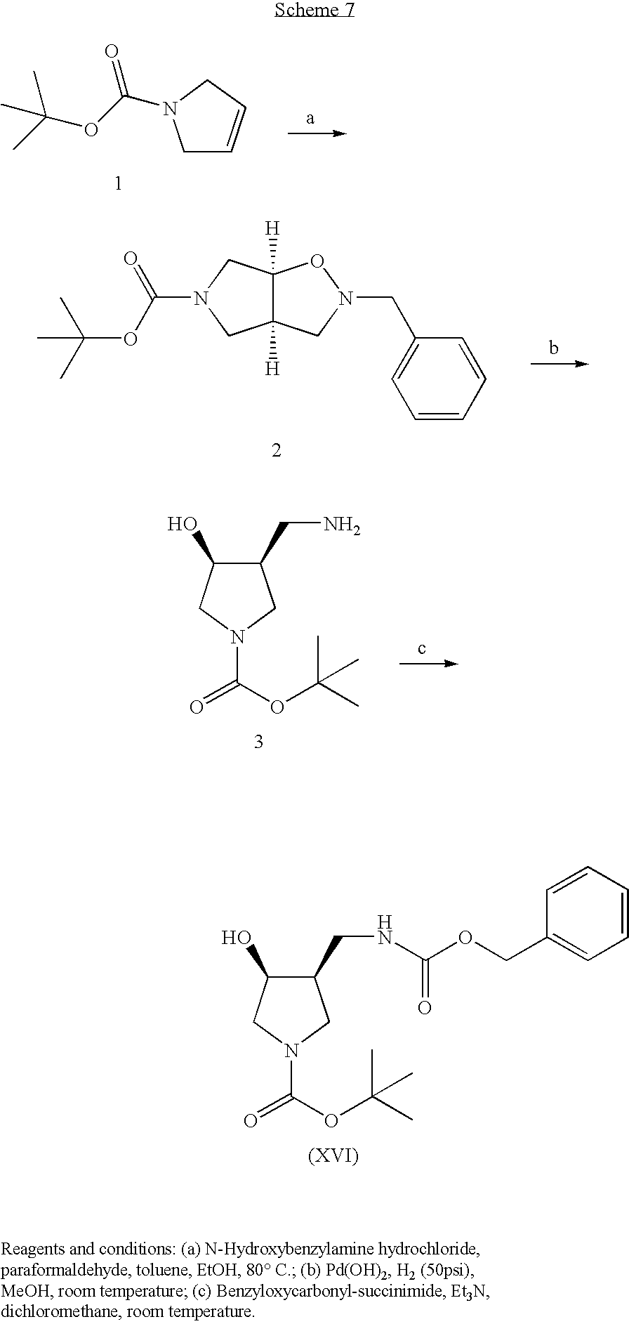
C1(CNC(OCC2=CC=CC=C2)=O)C(O)CN(C(OC(C)(C)C)=O)C1.C1C=CCN1C(OC(C)(C)C)=O.C12([H])C([H])(CN(C(OC(C)(C)C)=O)C1)ON(CC1=CC=CC=C1)C2.C1(CN)C(O)CN(C(OC(C)(C)C)=O)C1
